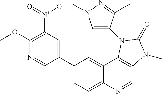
C1(OC)=C([N+](=O)[O-])C=C(C2=CC=C3C(=C2)C2=C(C=N3)N(C)C(=O)N2C2=CN(C)N=C2C)C=N1
